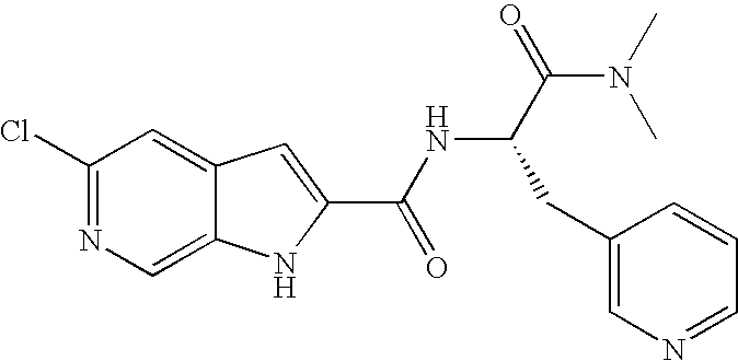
C1(Cl)=NC=C2C(=C1)C=C(C(NC(C(N(C)C)=O)CC1=CN=CC=C1)=O)N2
